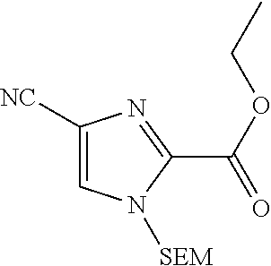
C1([NC])=CN([SEM])C(C(=O)OCC)=N1
